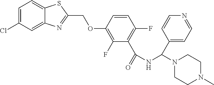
C1=C(Cl)C=C2C(=C1)SC(COC1=C(F)C(C(=O)NC(N3CCN(C)CC3)C3=CC=NC=C3)=C(F)C=C1)=N2
